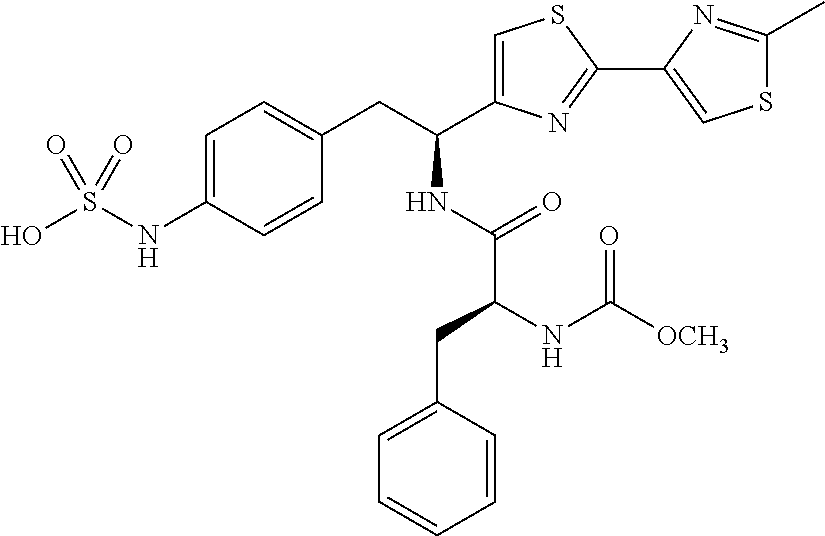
C1=C(NS(O)(=O)=O)C=CC(CC(C2=CSC(C3=CSC(C)=N3)=N2)NC(=O)C(CC2=CC=CC=C2)NC([OCH3])=O)=C1
